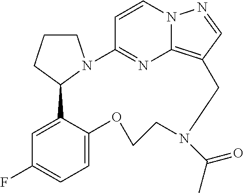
C1CN2C(C1)C1=CC(F)=CC=C1OCCN(C(=O)C)CC1=C3N=C2C=CN3N=C1
